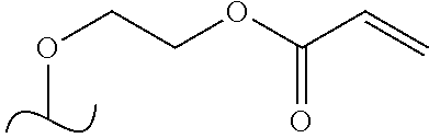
C(OC)COC(C=C)=O
